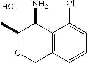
C12=C(C(Cl)=CC=C1)C(N)C(C)OC2.Cl
